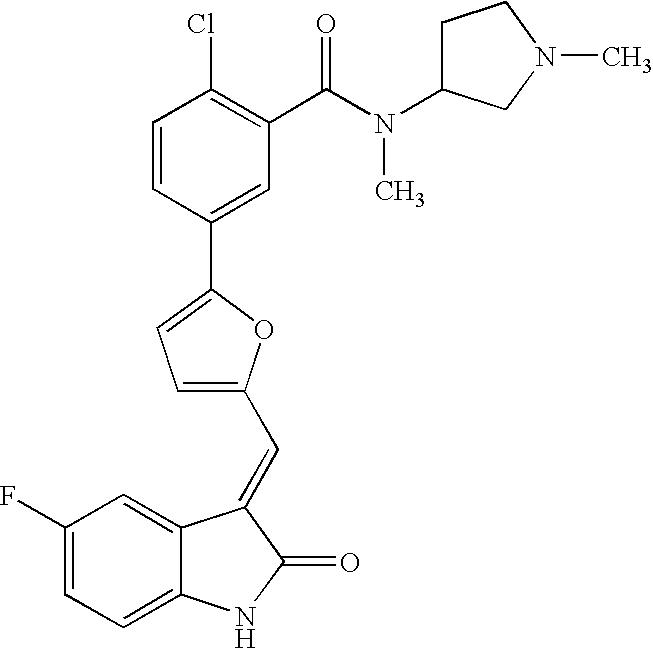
C1(F)=CC=C2C(=C1)C(=CC1=CC=C(C3=CC(C(N(C)C4CCN(C)C4)=O)=C(Cl)C=C3)O1)C(=O)N2
